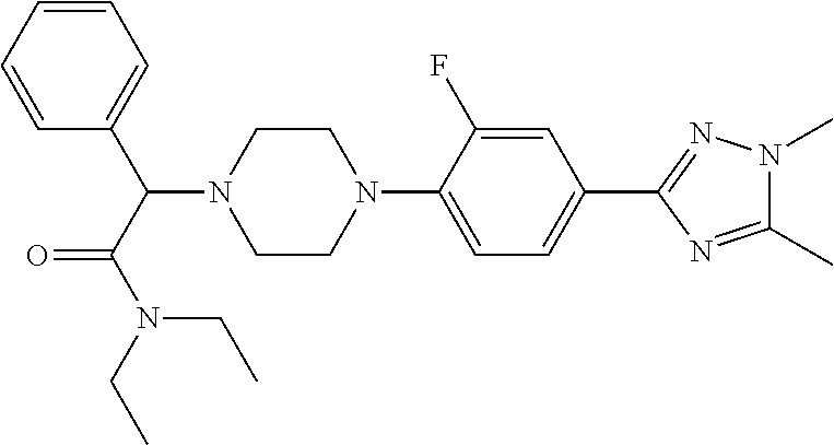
N1(C(C2=CC=CC=C2)C(N(CC)CC)=O)CCN(C2=CC=C(C3=NN(C)C(C)=N3)C=C2F)CC1
